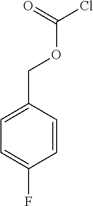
C1=C(F)C=CC(COC(Cl)=O)=C1
